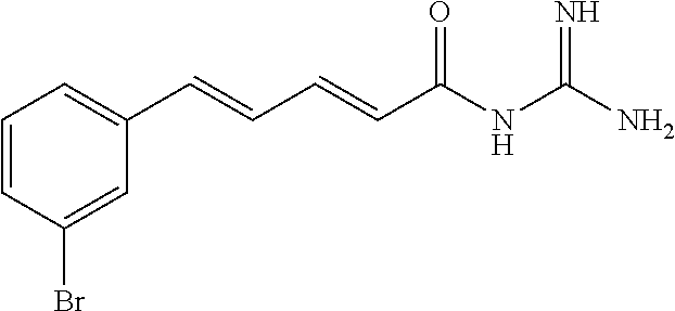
C1=CC(Br)=CC(C=CC=CC(NC(N)=N)=O)=C1
